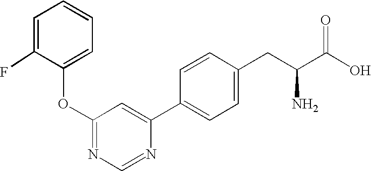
O(C1=NC=NC(C2=CC=C(CC(C(O)=O)N)C=C2)=C1)C1=CC=CC=C1F
